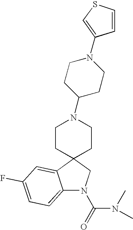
C12=CC=C(F)C=C1C1(CN2C(=O)N(C)C)CCN(C2CCN(C3=CSC=C3)CC2)CC1
